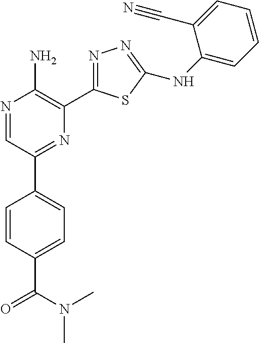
N1=CC(C2=CC=C(C(N(C)C)=O)C=C2)=NC(C2=NN=C(NC3=CC=CC=C3C#N)S2)=C1N
